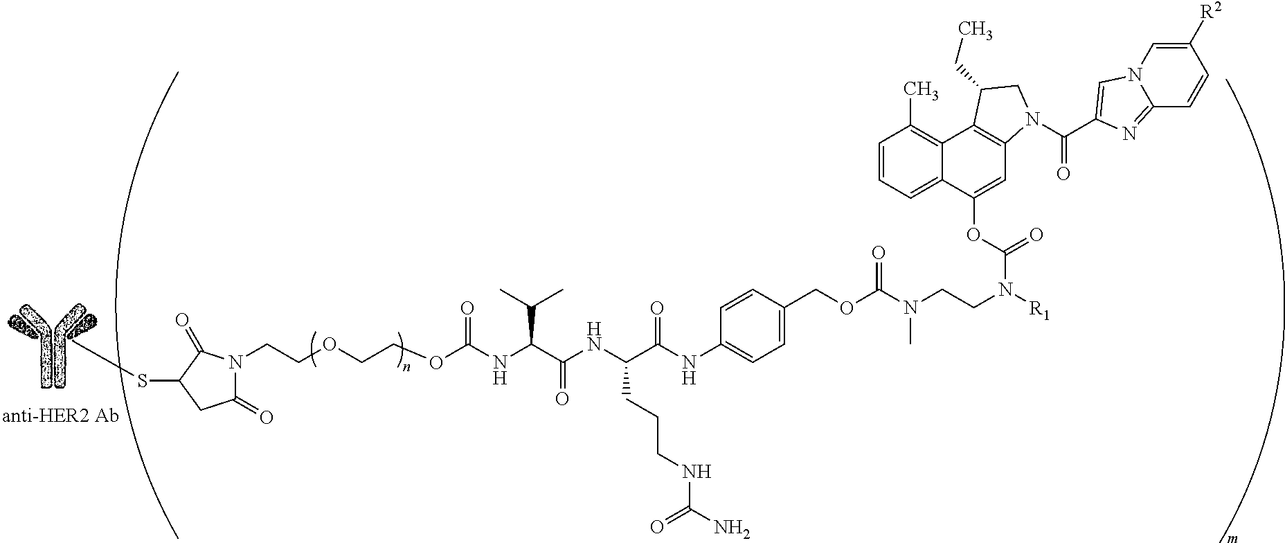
CSC1CC(=O)N(CCOCCOC(NC(C(NC(C(NC2=CC=C(COC(N(CCN([R1])C(OC3=CC4=C(C5=C(C)C=CC=C35)C(CC)CN4C(C3=CN4C(=N3)C=CC([R2])=C4)=O)=O)C)=O)C=C2)=O)CCCNC(N)=O)=O)C(C)C)=O)C1=O
